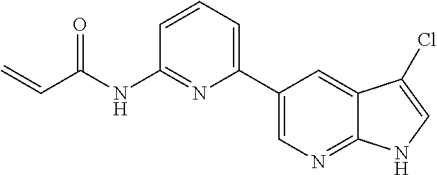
C=CC(NC1=NC(C2=CN=C3C(=C2)C(Cl)=CN3)=CC=C1)=O
